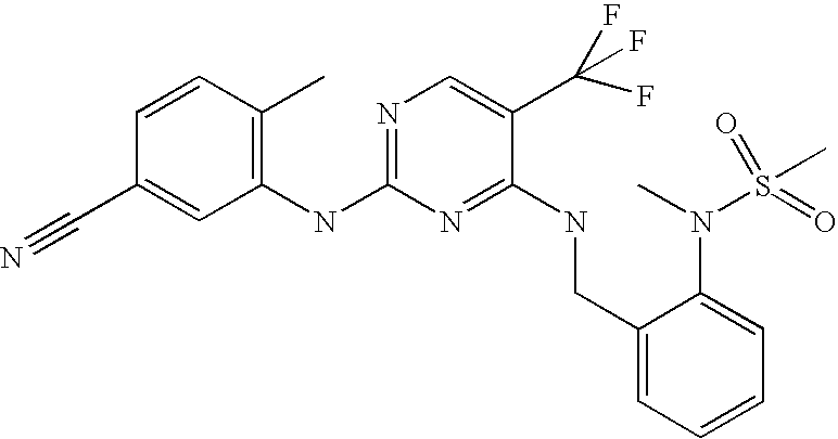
C1=CC(C)=C(NC2=NC=C(C(F)(F)F)C(NCC3=CC=CC=C3N(S(=O)(=O)C)C)=N2)C=C1C#N
